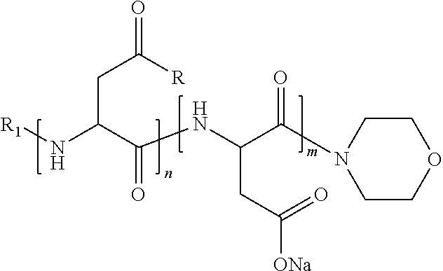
C(NC(C(N[R1])CC([R])=O)=O)(CC([ONa])=O)C(=O)N1CCOCC1
